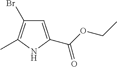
C1=C(C(OCC)=O)NC(C)=C1Br
